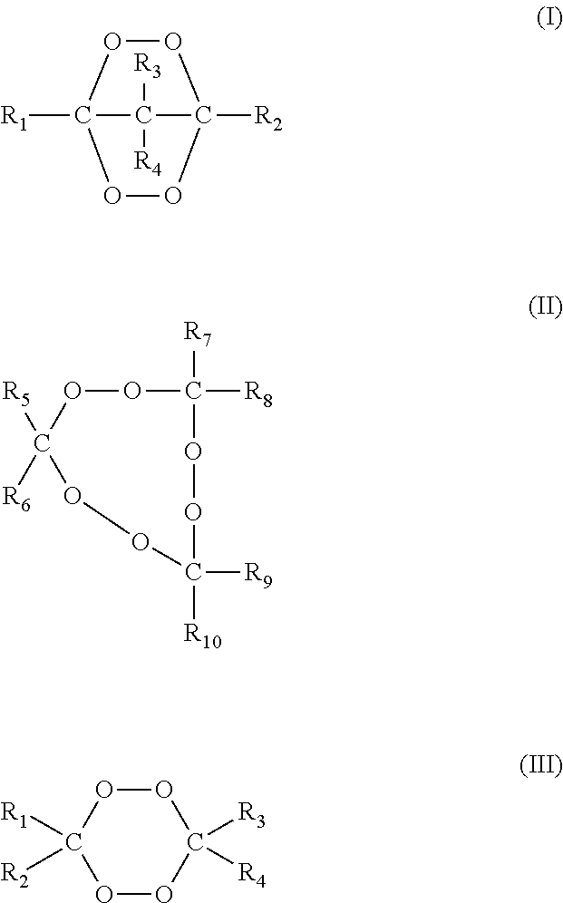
C12([R1])C([R3])([R4])C([R2])(OO1)OO2.O1OC([R7])([R8])OOC([R9])([R10])OOC1([R5])[R6].O1OC([R1])([R2])OOC1([R3])[R4]
